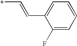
CC=CC1=CC=CC=C1F
